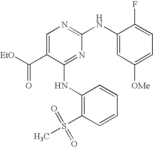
C1=C(C([EtO])=O)C(NC2=C(S(C)(=O)=O)C=CC=C2)=NC(NC2=CC([OMe])=CC=C2F)=N1
